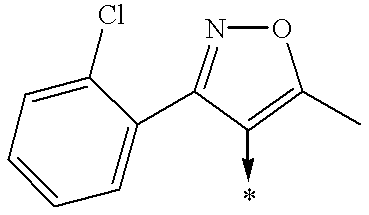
O1N=C(C2=CC=CC=C2Cl)C(->*)=C1C
